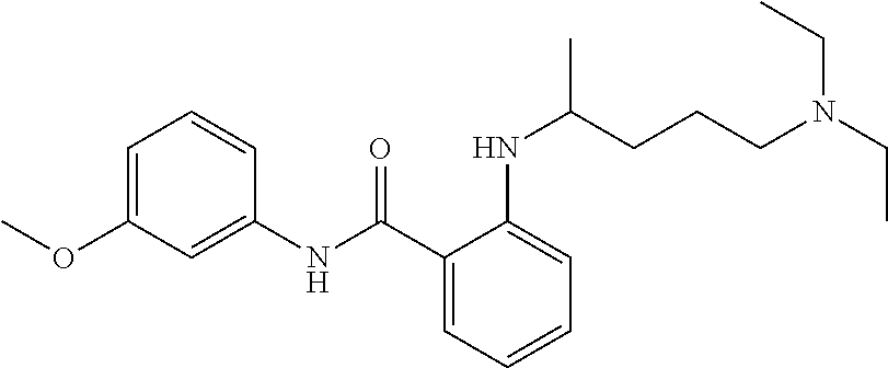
C1=CC=C(C(NC2=CC(OC)=CC=C2)=O)C(NC(CCCN(CC)CC)C)=C1
